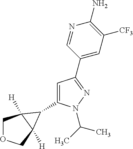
C1OCC2([H])C1([H])C2C1=CC(C2=CC([CF3])=C(N)N=C2)=NN1C(C)C
